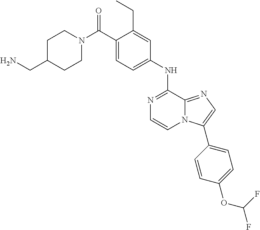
C1(CC)=CC(NC2=NC=CN3C2=NC=C3C2=CC=C(OC(F)F)C=C2)=CC=C1C(N1CCC(CN)CC1)=O
